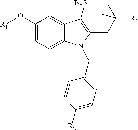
C1(O[R1])=CC=C2C(=C1)C([tBuS])=C(CC([R4])(C)C)N2CC1=CC=C([R2])C=C1
